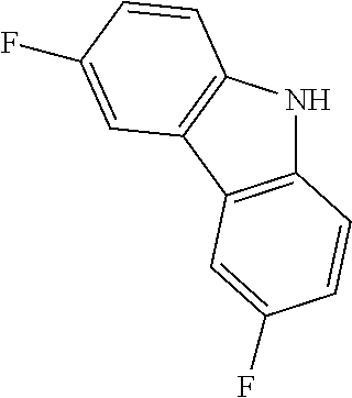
C12=C(C3=C(N1)C=CC(F)=C3)C=C(F)C=C2
